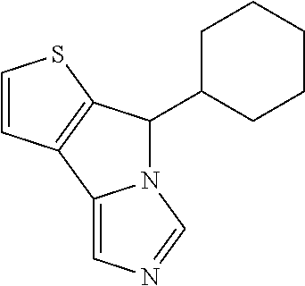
C1=CC2=C(S1)C(C1CCCCC1)N1C2=CN=C1
